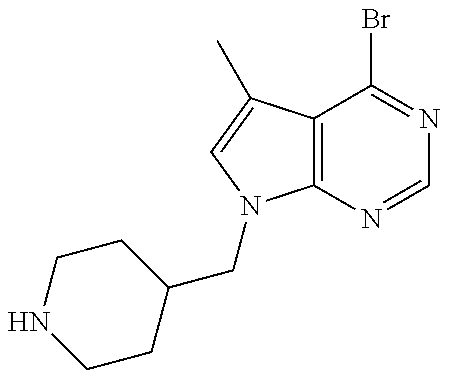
C1CC(CN2C3=C(C(C)=C2)C(Br)=NC=N3)CCN1
